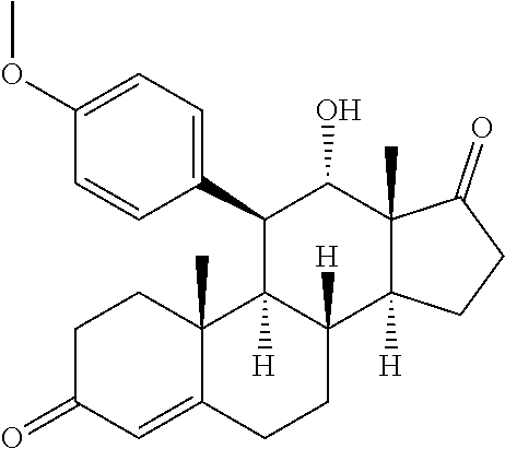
C1C(=O)C=C2C(C)(C1)C1([H])C([H])(CC2)C2([H])C(C)(C(O)C1C1=CC=C(OC)C=C1)C(=O)CC2
